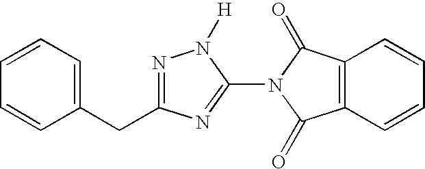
C12=C(C=CC=C1)C(=O)N(C1=NC(CC3=CC=CC=C3)=NN1[H])C2=O
